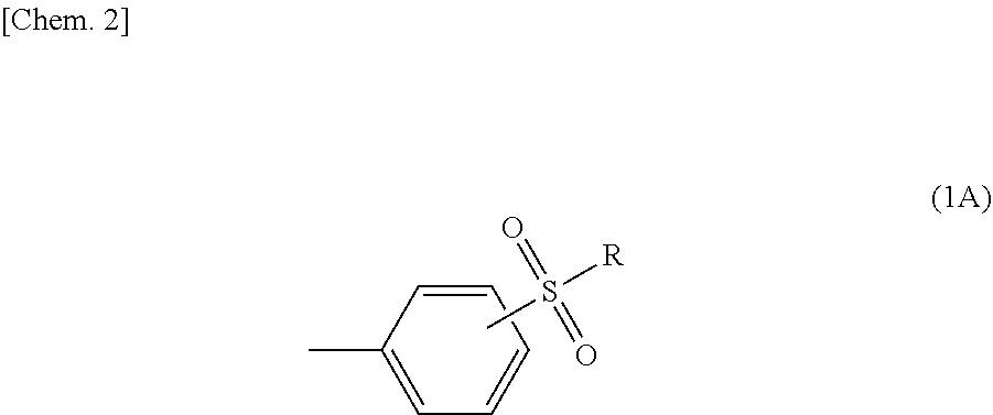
O=S(=O)([R])C.C1(C)=CC=CC=C1
